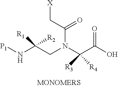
C(N(C(C(O)=O)([R3])[R4])CC(N[P1])([R1])[R2])(C[X])=O
